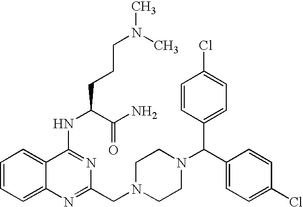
C1=CC=C2C(=C1)N=C(CN1CCN(C(C3=CC=C(Cl)C=C3)C3=CC=C(Cl)C=C3)CC1)N=C2NC(CCCN(C)C)C(N)=O
